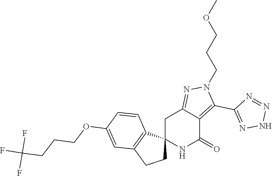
C12(NC(=O)C3=C(C4=NNN=N4)N(CCCOC)N=C3C1)CCC1=C2C=CC(OCCCC(F)(F)F)=C1
